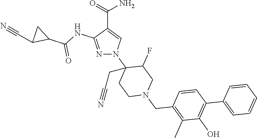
C(C1=CN(C2(CC#N)CCN(CC3=C(C)C(O)=C(C4=CC=CC=C4)C=C3)CC2F)N=C1NC(C1CC1C#N)=O)(=O)N
